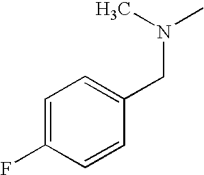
C1=C(F)C=CC(CN(C)C)=C1
